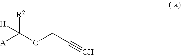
[A]C(OCC#C)([R2])[H]
